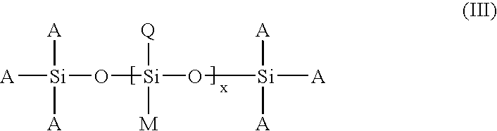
[A][Si]([A])([A])O[Si](O[Si]([A])([A])[A])([M])[Q]
